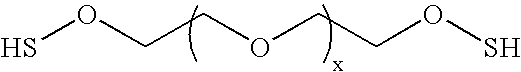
SOCCOCCOS
